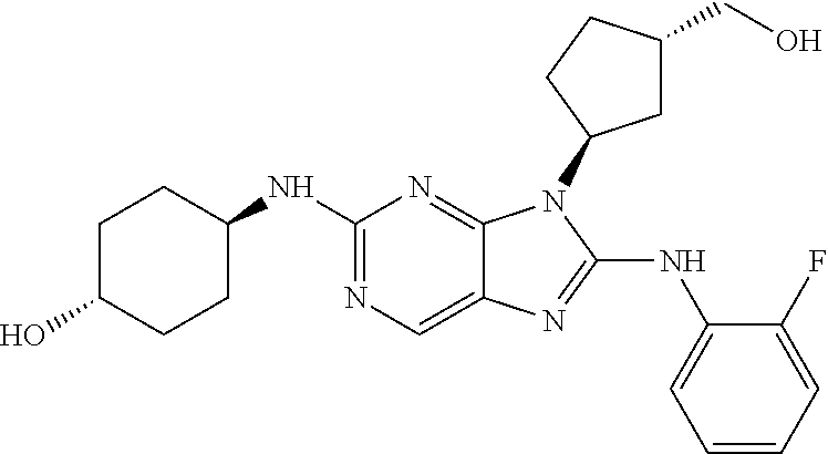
N1=C(NC2CCC(O)CC2)N=C2C(=C1)N=C(NC1=CC=CC=C1F)N2C1CC(CO)CC1
